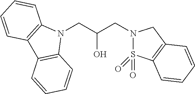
N1(CC(CN2S(=O)(=O)C3=C(C2)C=CC=C3)O)C2=C(C3=C1C=CC=C3)C=CC=C2
